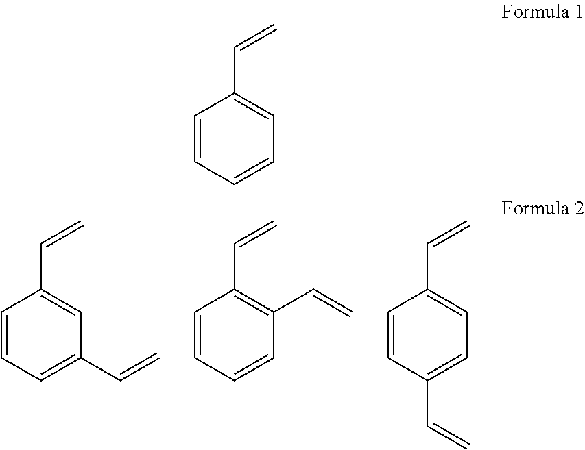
C1=CC=C(C=C)C=C1C=C.C1=CC=CC(C=C)=C1C=C.C1=CC(C=C)=CC=C1C=C.C1=CC=CC=C1C=C
